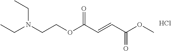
CCN(CCOC(C=CC(OC)=O)=O)CC.Cl
